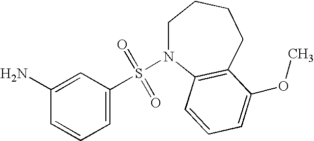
C1(N)=CC(S(=O)(=O)N2CCCCC3=C2C=CC=C3OC)=CC=C1
